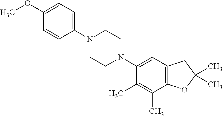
C1(OC)=CC=C(N2CCN(C3=CC4=C(C(C)=C3C)OC(C)(C)C4)CC2)C=C1
